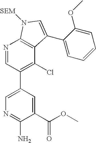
N1=CC(C2=CN=C(N)C(C(OC)=O)=C2)=C(Cl)C2=C1N([SEM])C=C2C1=CC=CC=C1OC
